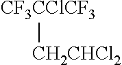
[CF3CClCF3][CH2CHCl2]
